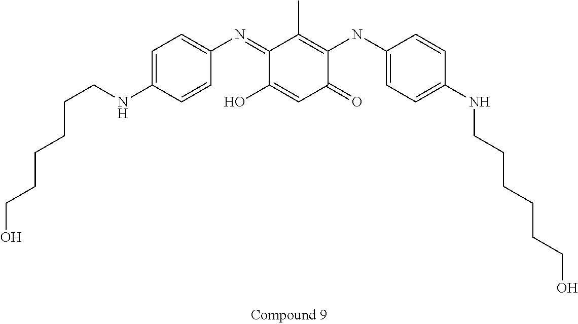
C1=C(NCCCCCCO)C=CC(N=C2C(O)=CC(=O)C(NC3=CC=C(NCCCCCCO)C=C3)=C2C)=C1
